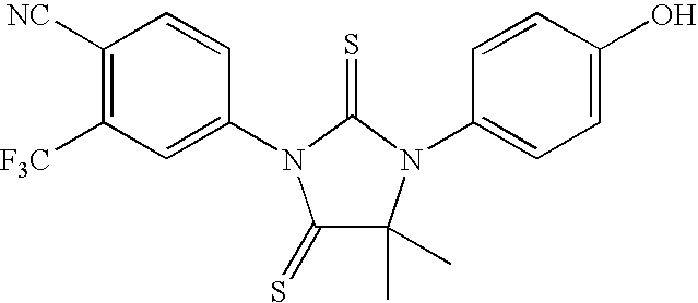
C1([NC])=C([F3C])C=C(N2C(=S)C(C)(C)N(C3=CC=C(O)C=C3)C2=S)C=C1
